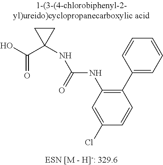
OC(C1(NC(NC2=C(C3=CC=CC=C3)C=CC(Cl)=C2)=O)CC1)=O
